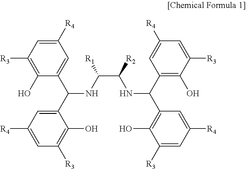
C1([R4])=CC([R3])=C(O)C(C(C2=CC([R4])=CC([R3])=C2O)NC(C([R2])NC(C2=C(O)C([R3])=CC([R4])=C2)C2=C(O)C([R3])=CC([R4])=C2)[R1])=C1
